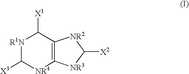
[R1N]1C([X3])[NR4]C2=C(C1[X1])[NR2]C([X2])[NR3]2
